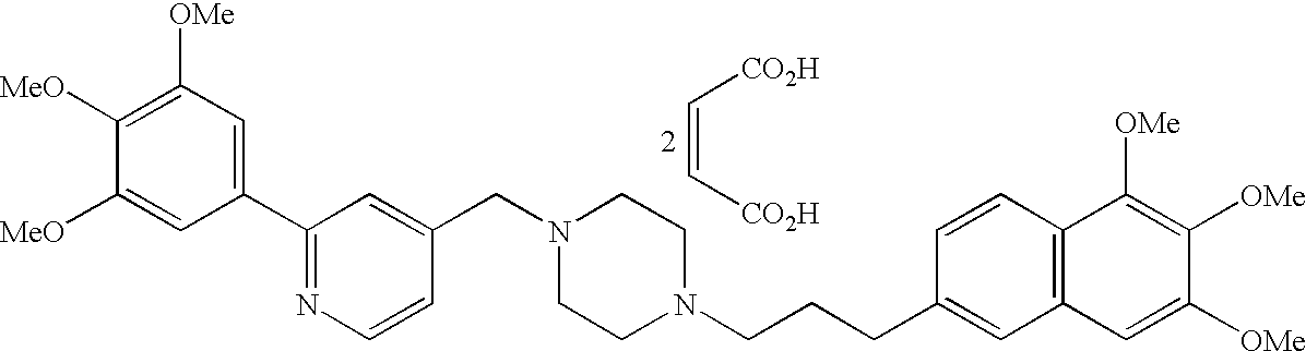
C1([MeO])=C([OMe])C=C(C2=NC=CC(CN3CCN(CCCC4=CC5=C(C=C4)C([OMe])=C([OMe])C([OMe])=C5)CC3)=C2)C=C1[MeO].C(=C[CO2H])[CO2H]
